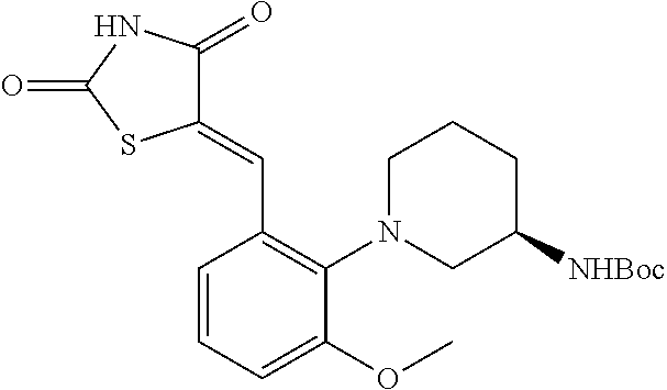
C1(=CC2=C(N3CCCC([NHBoc])C3)C(OC)=CC=C2)C(=O)NC(=O)S1
